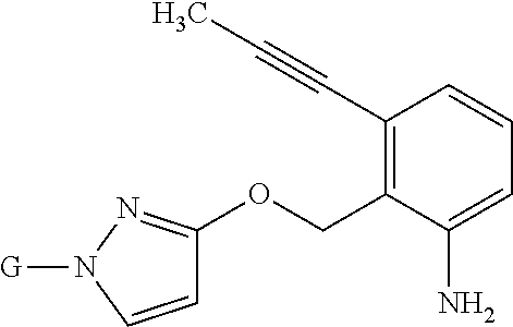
C1(C#CC)=C(COC2=NN([G])C=C2)C(N)=CC=C1
